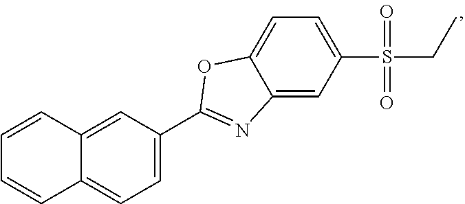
C1=C(C2=NC3=CC(S(CC)(=O)=O)=CC=C3O2)C=C2C(=C1)C=CC=C2
